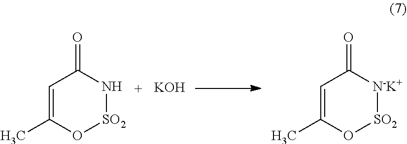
C1=C(C)O[SO2]NC1=O.C1=C(C)O[SO2][N-K+]C1=O.[KOH]
